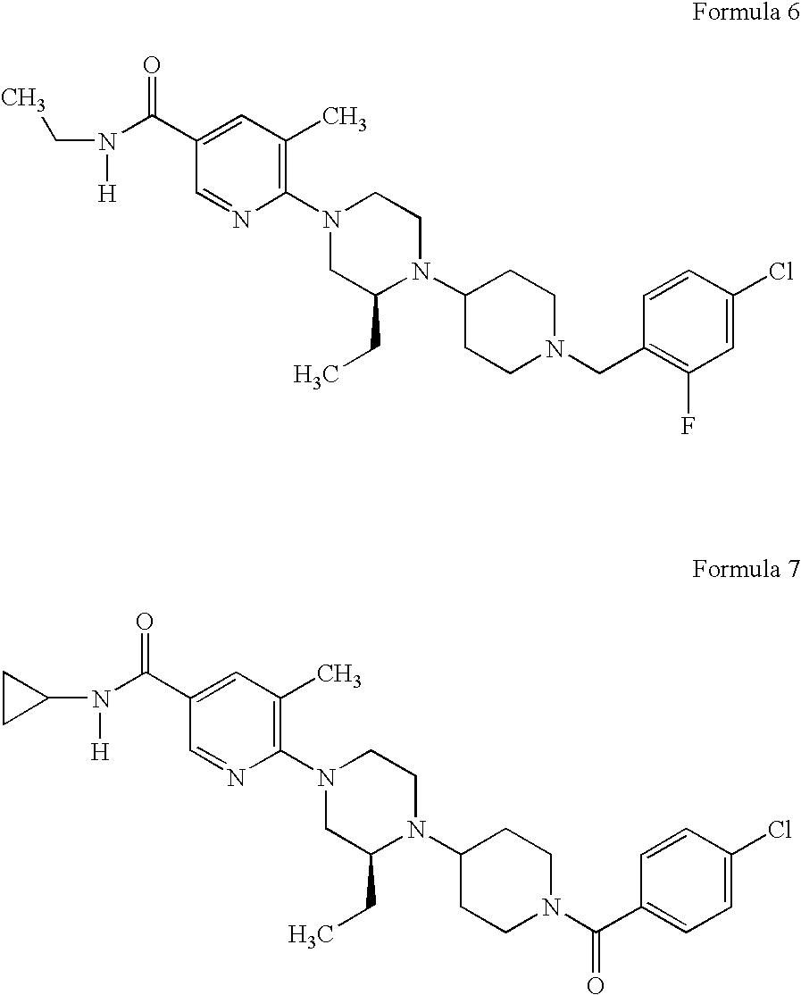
N1(C2=C(C)C=C(C(N(CC)[H])=O)C=N2)CC(CC)N(C2CCN(CC3=C(F)C=C(Cl)C=C3)CC2)CC1.N1(C2=C(C)C=C(C(N(C3CC3)[H])=O)C=N2)CC(CC)N(C2CCN(C(C3=CC=C(Cl)C=C3)=O)CC2)CC1
